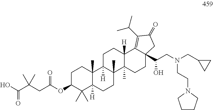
C1C(OC(CC(C(O)=O)(C)C)=O)C(C)(C)C2([H])C(C)(C1)C1([H])C(C)(CC2)C2(C)C([H])(CC1)C1=C(C(C)C)C(=O)CC1(C(CN(CC1CC1)CCN1CCCC1)O)CC2
